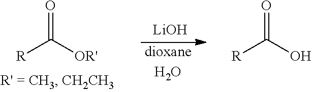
[R]C([OR'])=O.[LiOH].[dioxaneH2O].[R]C(O)=O
